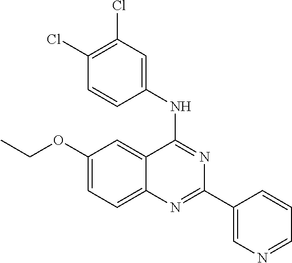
C1(OCC)=CC=C2C(=C1)C(NC1=CC(Cl)=C(Cl)C=C1)=NC(C1=CN=CC=C1)=N2
